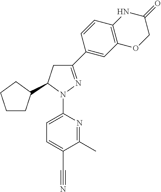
C1CC(C2CC(C3=CC4=C(C=C3)NC(=O)CO4)=NN2C2=CC=C(C#N)C(C)=N2)CC1
